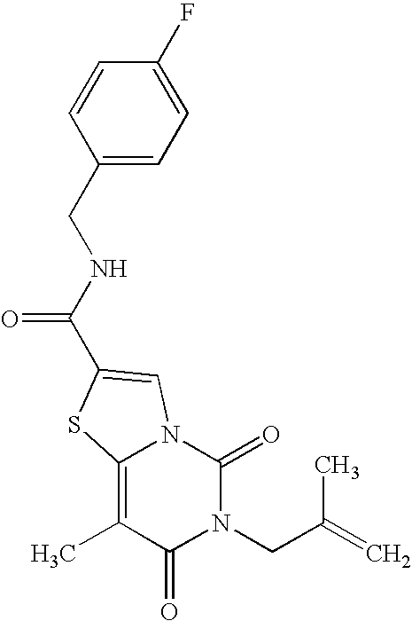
N1(CC(=C)C)C(=O)N2C(=C(C)C1=O)SC(C(NCC1=CC=C(F)C=C1)=O)=C2
